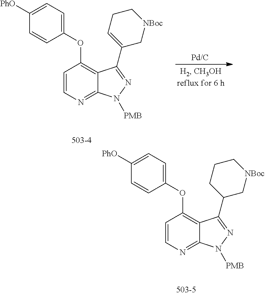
C1(OC2=C3C(=NC=C2)N([PMB])N=C3C2C[NBoc]CCC2)=CC=C([PhO])C=C1.C1(OC2=C3C(=NC=C2)N([PMB])N=C3C2=CCC[NBoc]C2)=CC=C([PhO])C=C1
